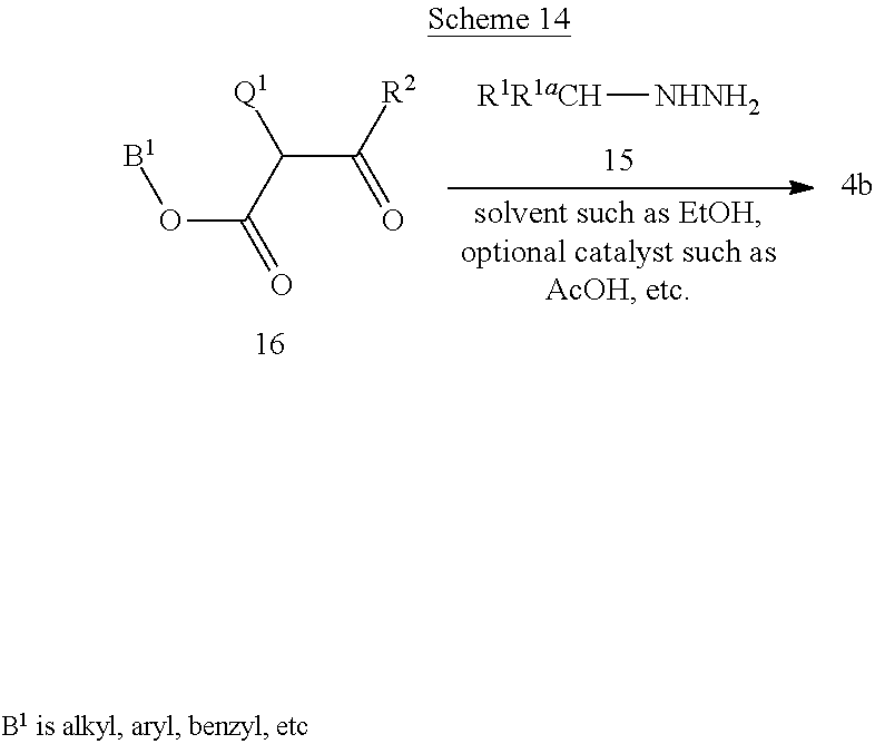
[B1]OC(=O)C(C([R2])=O)[Q1].[R1R1aCH][NHNH2]
